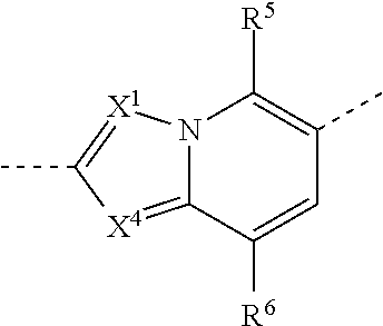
N12C(=[X4]C(C)=[X1]1)C([R6])=CC(C)=C2[R5]
